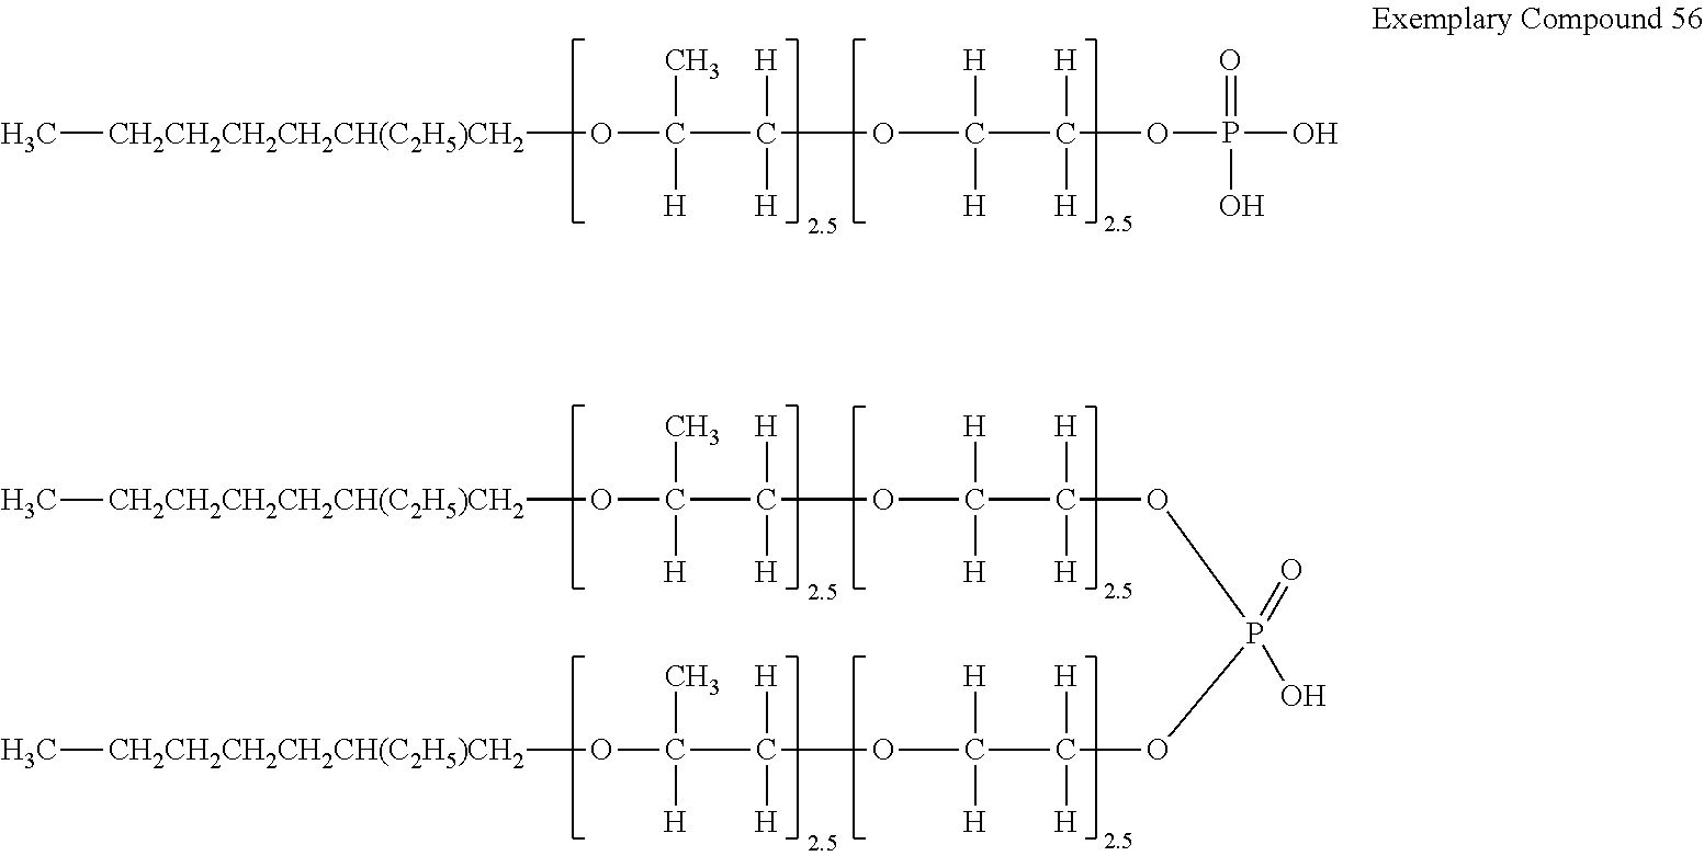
[CH2CH2CH2CH2CH(C2H5)CH2](OC(C(OC(C(OP(O)(=O)O)([H])[H])([H])[H])([H])[H])(C)[H])C.P(=O)(O)(OC(C(OC(C(O[CH2CH2CH2CH2CH(C2H5)CH2]C)(C)[H])([H])[H])([H])[H])([H])[H])OC(C(OC(C(O[CH2CH2CH2CH2CH(C2H5)CH2]C)(C)[H])([H])[H])([H])[H])([H])[H]
